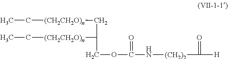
CC[(CH2CH2O)n]CC([(CH2CH2O)n]CC)COC(=O)N[(CH2)2]C(=O)[H]
